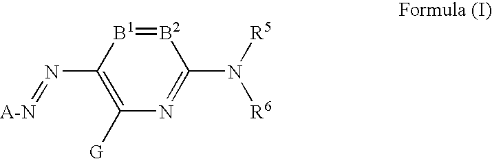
C1([G])=C(N=[A-N])[B1]=[B2]C(N([R5])[R6])=N1
